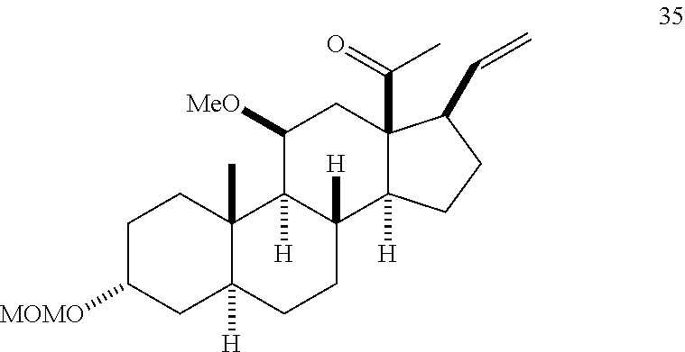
C1C([MOMO])CC2([H])C(C)(C1)C1([H])C([H])(CC2)C2([H])C(C(=O)C)(CC1[MeO])C(C=C)CC2
